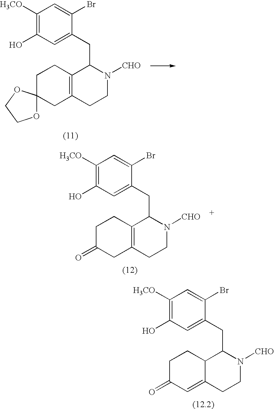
C1([H3CO])=C(O)C=C(CC2C3=C(CCN2[CHO])CC2(CC3)OCCO2)C(Br)=C1.C1([H3CO])=C(O)C=C(CC2C3=C(CCN2[CHO])CC(=O)CC3)C(Br)=C1.C1([H3CO])=C(O)C=C(CC2C3C(=CC(=O)CC3)CCN2[CHO])C(Br)=C1
